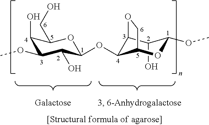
C1(O)C2C(OC3C(O)C(OC)C(O)C(CO)O3)C(OC1OC)CO2
